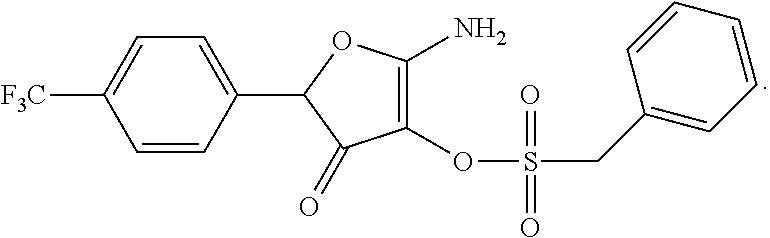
C1(C2C(=O)C(OS(CC3=CC=CC=C3)(=O)=O)=C(N)O2)=CC=C([F3C])C=C1
